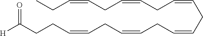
[H]C(=O)CCC=CCC=CCC=CCC=CCC=CCC=CCC
